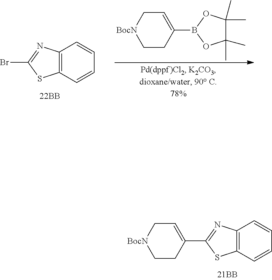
C1(C2=NC3=C(S2)C=CC=C3)=CC[BocN]CC1.BrC1=NC2=C(S1)C=CC=C2.C1CC(B2OC(C)(C)C(C)(C)O2)=CC[BocN]1
